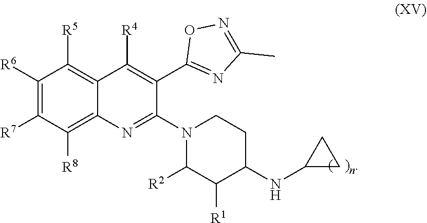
C1([R6])=C([R7])C([R8])=C2C(=C1[R5])C([R4])=C(C1=NC(C)=NO1)C(N1C([R2])C([R1])C(NC3CC3)CC1)=N2
